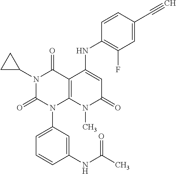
N1(C2CC2)C(=O)N(C2=CC=CC(NC(C)=O)=C2)C2=C(C1=O)C(NC1=C(F)C=C(C#C)C=C1)=CC(=O)N2C
